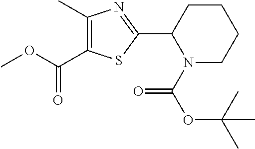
C1(C)=C(C(OC)=O)SC(C2N(C(OC(C)(C)C)=O)CCCC2)=N1
